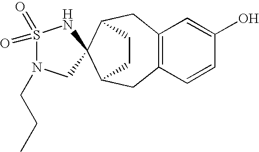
C12=C(C=CC(O)=C1)CC1CCC(C2)C12NS(=O)(=O)N(CCC)C2
